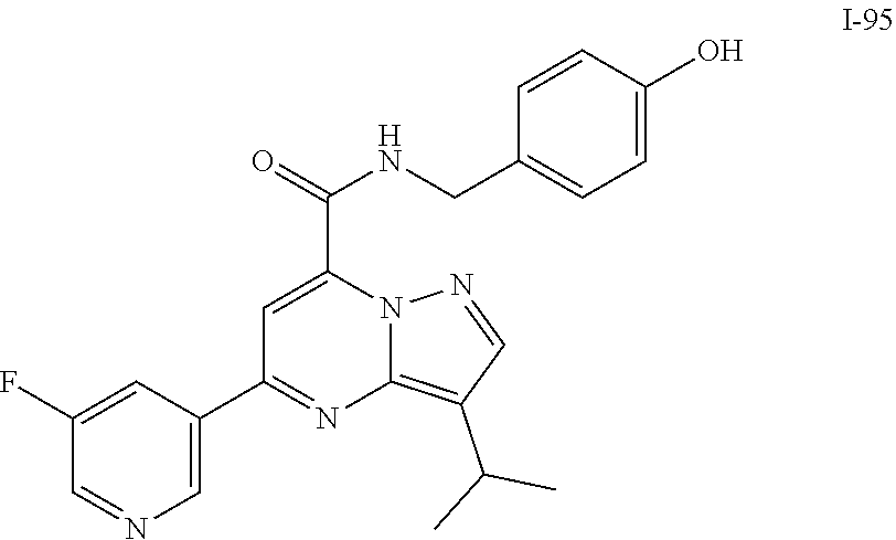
C1=C(C2=NC3=C(C(C)C)C=NN3C(C(NCC3=CC=C(O)C=C3)=O)=C2)C=C(F)C=N1
